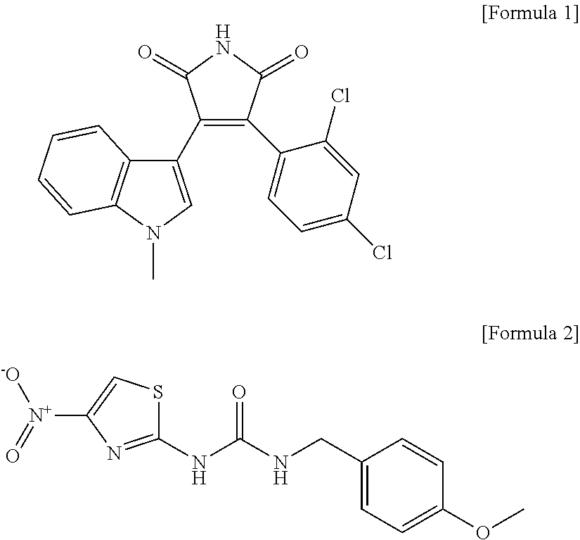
C1(C2=CN(C)C3=C2C=CC=C3)=C(C2=CC=C(Cl)C=C2Cl)C(=O)NC1=O.S1C(NC(NCC2=CC=C(OC)C=C2)=O)=NC([N+]([-O])=O)=C1
